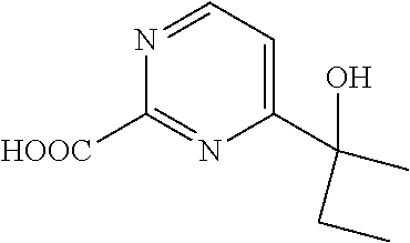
N1=CC=C(C(O)(C)CC)N=C1[HOOC]
